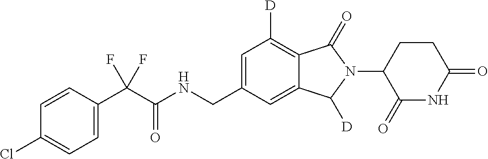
C1=CC(C(C(NCC2=CC([D])=C3C(=C2)C([D])N(C2C(=O)NC(=O)CC2)C3=O)=O)(F)F)=CC=C1Cl
